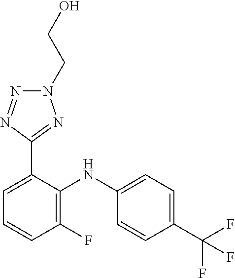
C1=C(NC2=C(F)C=CC=C2C2=NN(CCO)N=N2)C=CC(C(F)(F)F)=C1
